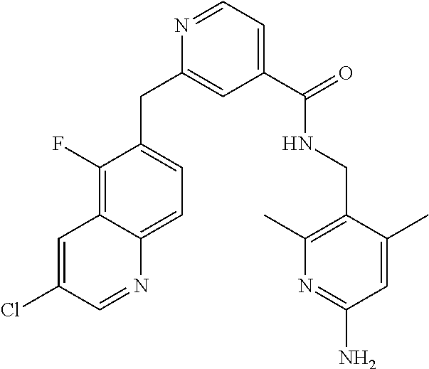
C1(C(=O)NCC2=C(C)N=C(N)C=C2C)=CC=NC(CC2=CC=C3C(=C2F)C=C(Cl)C=N3)=C1
